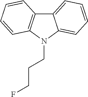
C12=C(N(CCCF)C3=CC=CC=C13)C=CC=C2
